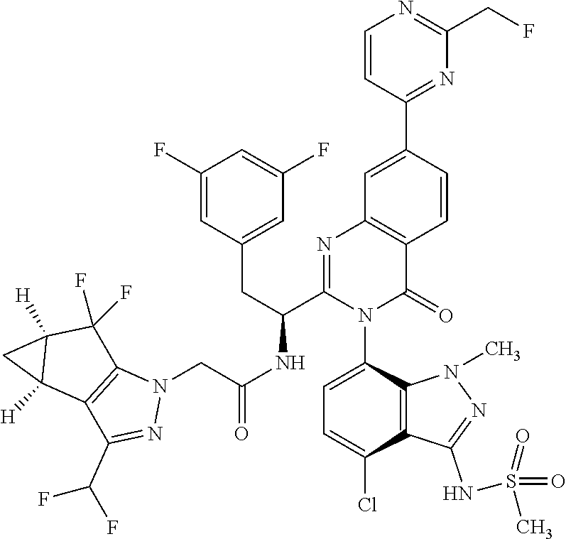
C1(F)=CC(CC(C2=NC3=C(C(=O)N2C2=CC=C(Cl)C4=C2N(C)N=C4NS(=O)(=O)C)C=CC(C2=NC(CF)=NC=C2)=C3)NC(CN2C3=C(C(C(F)F)=N2)C2([H])C([H])(C3(F)F)C2)=O)=CC(F)=C1
